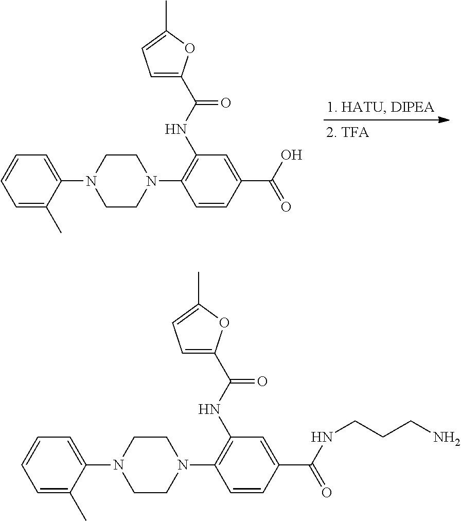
C1=C(C)C(N2CCN(C3=C(NC(=O)C4=CC=C(C)O4)C=C(C(=O)O)C=C3)CC2)=CC=C1.C1=C(C)C(N2CCN(C3=C(NC(=O)C4=CC=C(C)O4)C=C(C(=O)NCCCN)C=C3)CC2)=CC=C1
